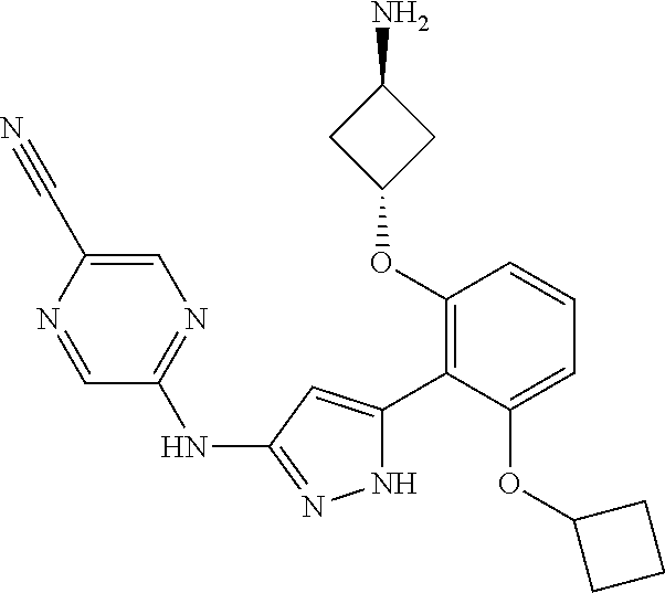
C1(OC2=C(C3=CC(NC4=NC=C(C#N)N=C4)=NN3)C(OC3CCC3)=CC=C2)CC(N)C1
